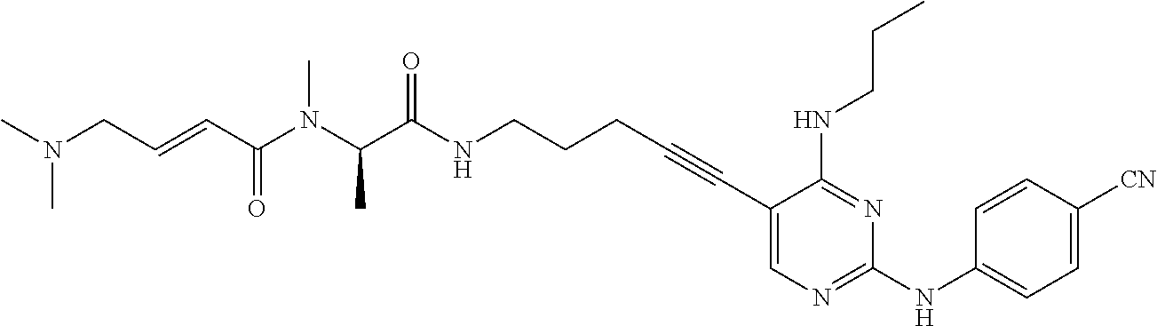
C1(C#CCCCNC(C(N(C(C=CCN(C)C)=O)C)C)=O)=CN=C(NC2=CC=C([CN])C=C2)N=C1NCCC
